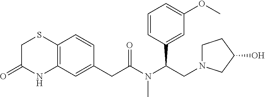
C12=C(C=C(CC(N(C(CN3CCC(O)C3)C3=CC(OC)=CC=C3)C)=O)C=C1)NC(=O)CS2
